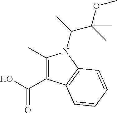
C(O)(=O)C1=C(C)N(C(C(OC)(C)C)C)C2=C1C=CC=C2
